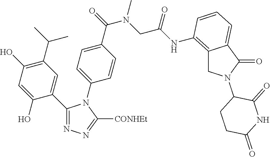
C1(O)=CC(O)=C(C(C)C)C=C1C1=NN=C([CONHEt])N1C1=CC=C(C(N(C)CC(=O)NC2=C3CN(C4CCC(=O)NC4=O)C(=O)C3=CC=C2)=O)C=C1
